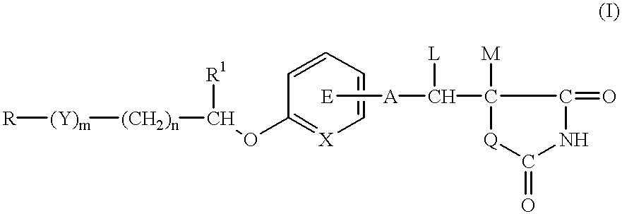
[R][(Y)m][(CH2)n]C(OC1=[X]C=CC=C1)[R1].[E][A]C(C1([M])[Q]C(=O)NC1=O)[L]
